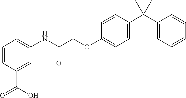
C1=CC(C(O)=O)=CC(NC(COC2=CC=C(C(C3=CC=CC=C3)(C)C)C=C2)=O)=C1
